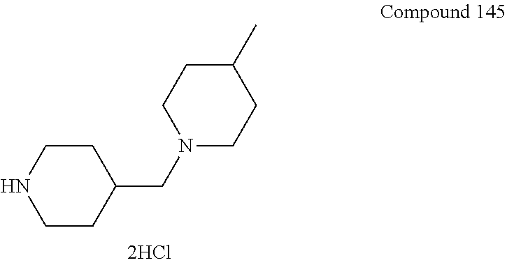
C1CNCCC1CN1CCC(C)CC1
